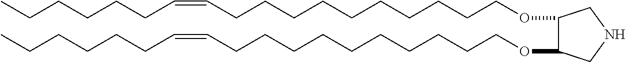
O(CCCCCCCCCCC=CCCCCCC)C1C(OCCCCCCCCCCC=CCCCCCC)CNC1
